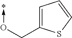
O(->*)CC1=CC=CS1
